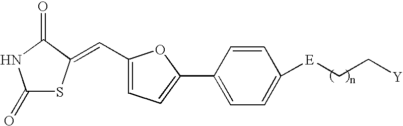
C1(=O)SC(=CC2=CC=C(C3=CC=C([E]CC[Y])C=C3)O2)C(=O)N1
